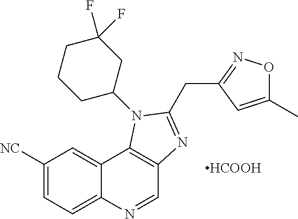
C1([NC])=CC=C2C(=C1)C1=C(C=N2)N=C(CC2=NOC(C)=C2)N1C1CC(F)(F)CCC1.[HCOOH]
